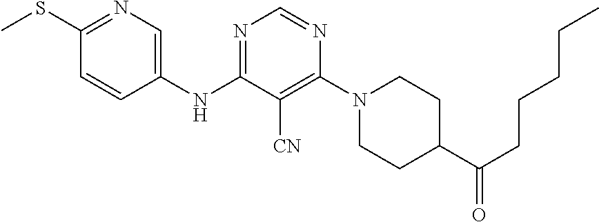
C1(SC)=NC=C(NC2=NC=NC(N3CCC(C(CCCCC)=O)CC3)=C2[CN])C=C1
